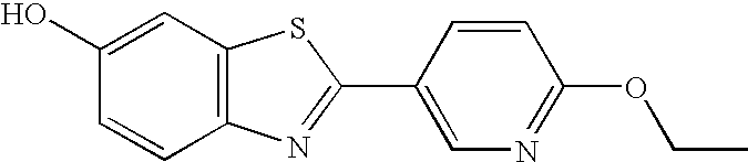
C1(O)=CC2=C(C=C1)N=C(C1=CN=C(OCC)C=C1)S2
